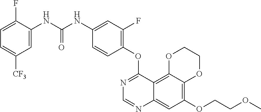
C12=C(OCCOC)C=C3C(=C1OCCO2)C(OC1=C(F)C=C(NC(NC2=CC([CF3])=CC=C2F)=O)C=C1)=NC=N3
